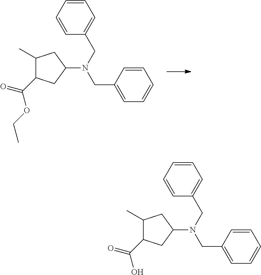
C1=CC=CC(CN(CC2=CC=CC=C2)C2CC(C(OCC)=O)C(C)C2)=C1.C1=CC=CC(CN(CC2=CC=CC=C2)C2CC(C(O)=O)C(C)C2)=C1
